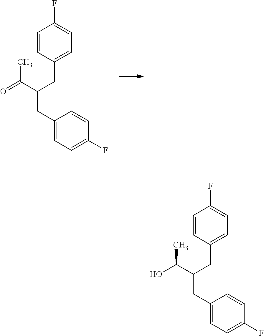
CC(C(CC1=CC=C(F)C=C1)CC1=CC=C(F)C=C1)O.CC(C(CC1=CC=C(F)C=C1)CC1=CC=C(F)C=C1)=O
